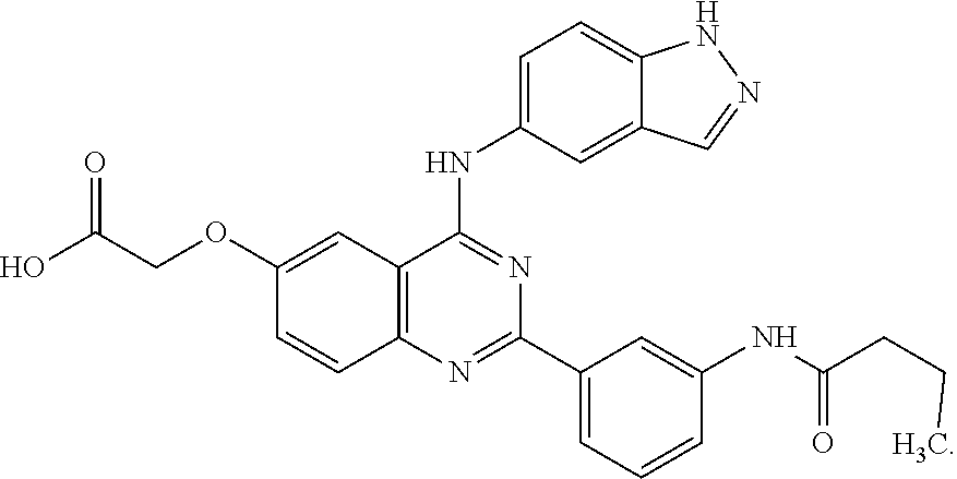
C12=C(N=C(C3=CC=CC(NC(CCC)=O)=C3)N=C1NC1=CC=C3C(=C1)C=NN3)C=CC(OCC(O)=O)=C2
